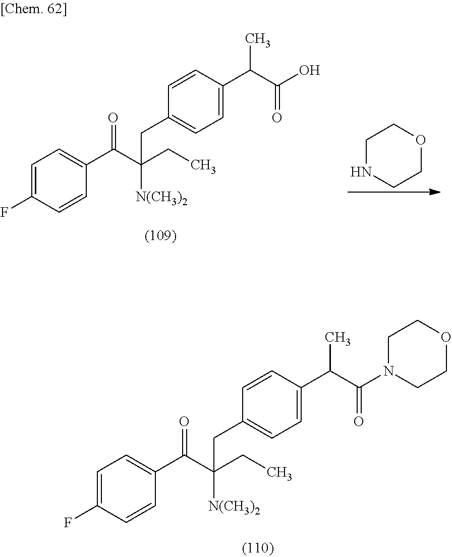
C1=C(F)C=CC(C(C([N(CH3)2])(CC)CC2=CC=C(C(C(=O)O)C)C=C2)=O)=C1.C1NCCOC1.C1=C(F)C=CC(C(C([N(CH3)2])(CC)CC2=CC=C(C(C(=O)N3CCOCC3)C)C=C2)=O)=C1
